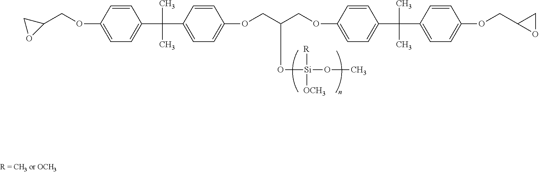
C1OC1COC1=CC=C(C(C)(C)C2=CC=C(OCC(COC3=CC=C(C(C)(C)C4=CC=C(OCC5OC5)C=C4)C=C3)O[Si]([R])([OCH3])OC)C=C2)C=C1
